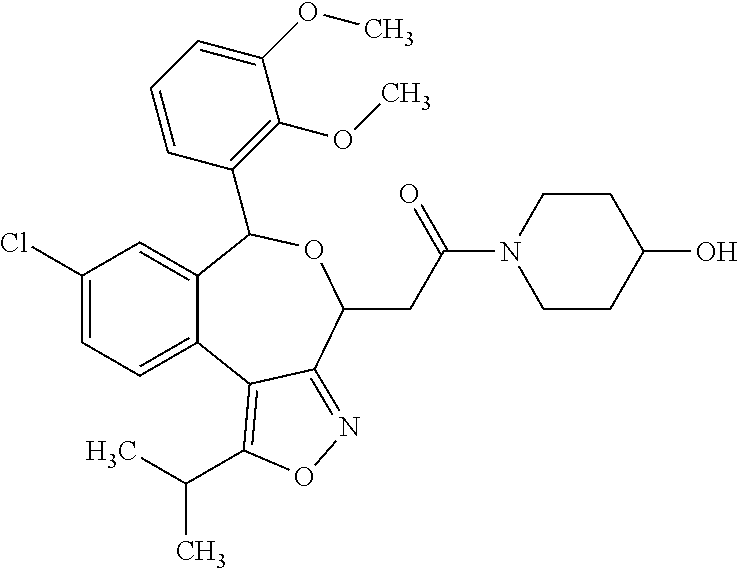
C1(Cl)=CC=C2C(=C1)C(C1=C(OC)C(OC)=CC=C1)OC(CC(N1CCC(O)CC1)=O)C1=NOC(C(C)C)=C21
